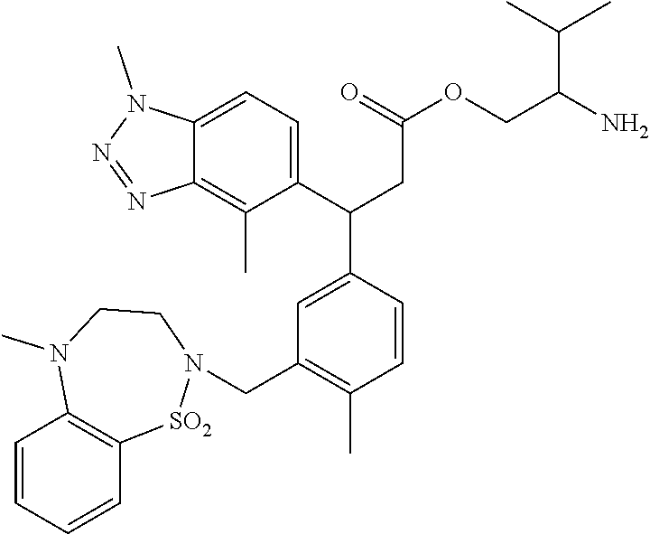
C1=CC=CC2=C1N(C)CCN(CC1=C(C)C=CC(C(C3=CC=C4C(=C3C)N=NN4C)CC(=O)OCC(N)C(C)C)=C1)[SO2]2
